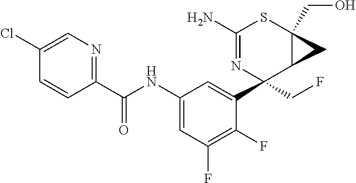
C1(N)=NC(C2=CC(NC(C3=NC=C(Cl)C=C3)=O)=CC(F)=C2F)(CF)C2C(CO)(S1)C2
